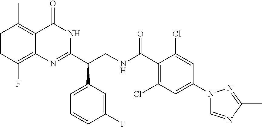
C(CNC(C1=C(Cl)C=C(N2C=NC(C)=N2)C=C1Cl)=O)(C1=CC=CC(F)=C1)C1=NC2=C(F)C=CC(C)=C2C(=O)N1
